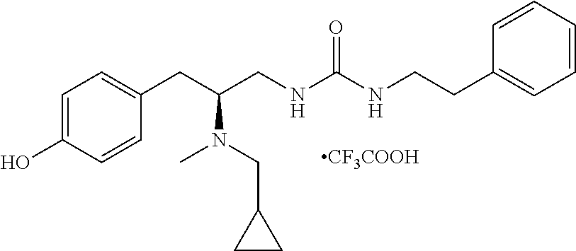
C1=C(O)C=CC(CC(CNC(NCCC2=CC=CC=C2)=O)N(CC2CC2)C)=C1.[CF3COOH]
